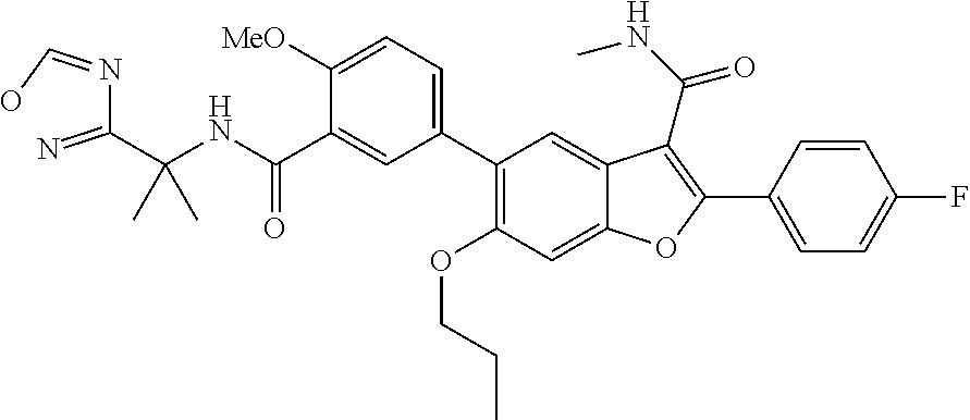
C1=C2C(=CC(C3=CC=C([MeO])C(C(NC(C(N=CO)=N)(C)C)=O)=C3)=C1OCCC)C(C(NC)=O)=C(C1=CC=C(F)C=C1)O2
